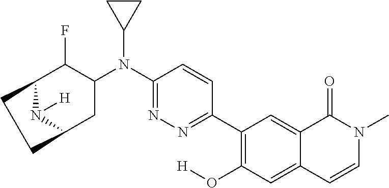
C1(C2=C(O[H])C=C3C(=C2)C(=O)N(C)C=C3)=NN=C(N(C2C(F)C3N([H])C(C2)CC3)C2CC2)C=C1
